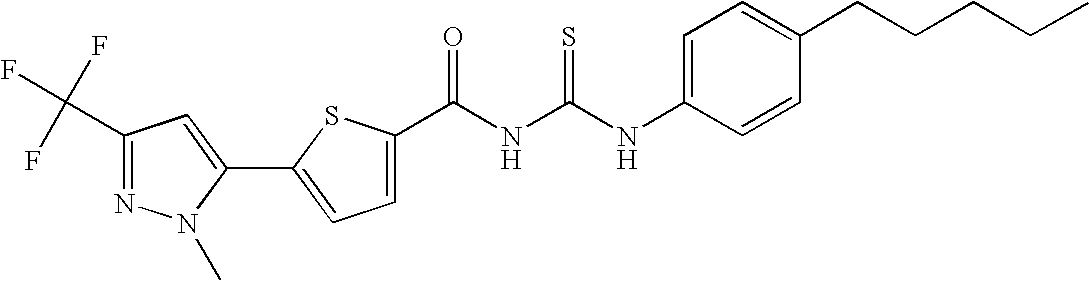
C(NC(NC1=CC=C(CCCCC)C=C1)=S)(=O)C1=CC=C(C2=CC(C(F)(F)F)=NN2C)S1
